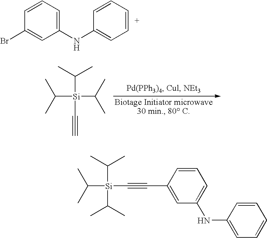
C1(NC2=CC=CC=C2)=CC=CC(Br)=C1.C([Si](C(C)C)(C(C)C)C#C)(C)C.C([Si](C(C)C)(C#CC1=CC(NC2=CC=CC=C2)=CC=C1)C(C)C)(C)C
